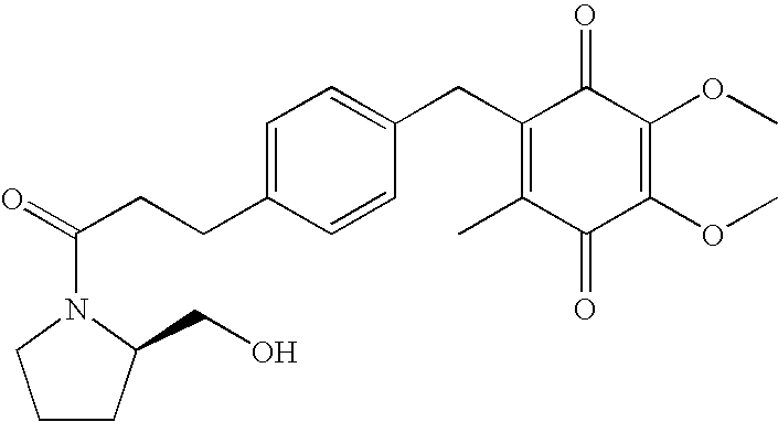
C1(=O)C(C)=C(CC2=CC=C(CCC(=O)N3C(CO)CCC3)C=C2)C(=O)C(OC)=C1OC
